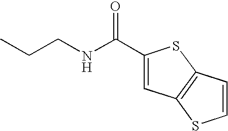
C1(C(NCCC)=O)=CC2=C(S1)C=CS2
